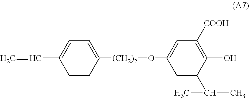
C1=CC([(CH2)2]OC2=CC([COOH])=C(O)C(C(C)C)=C2)=CC=C1C=C
